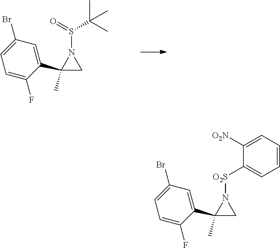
C1(C2=CC(Br)=CC=C2F)(C)CN1S(=O)C(C)(C)C.C1(C2=CC(Br)=CC=C2F)(C)CN1[O2S]C1=CC=CC=C1[O2N]
